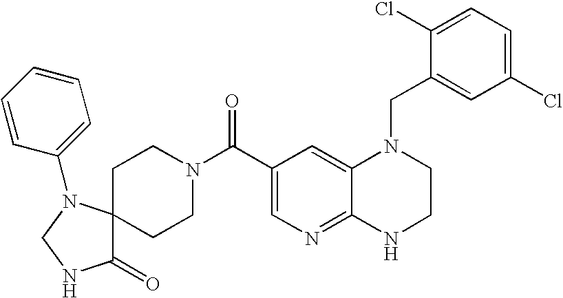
C(C1=CN=C2C(=C1)N(CC1=CC(Cl)=CC=C1Cl)CCN2)(N1CCC2(CC1)C(=O)NCN2C1=CC=CC=C1)=O
